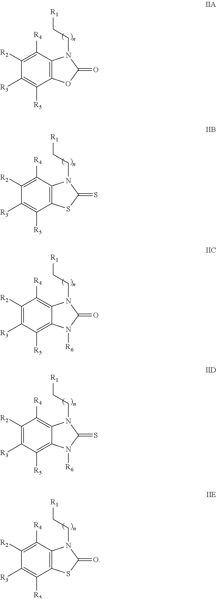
C1([R2])=C([R4])C2=C(C([R5])=C1[R3])OC(=O)N2CC[R1].C1([R2])=C([R4])C2=C(C([R5])=C1[R3])SC(=S)N2CC[R1].C1([R2])=C([R3])C([R5])=C2C(=C1[R4])N(CC[R1])C(=O)N2[R6].C1([R2])=C([R3])C([R5])=C2C(=C1[R4])N(CC[R1])C(=S)N2[R6].C1([R2])=C([R4])C2=C(C([R5])=C1[R3])SC(=O)N2CC[R1]
